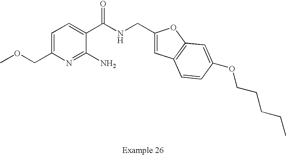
C1=C(COC)N=C(N)C(C(NCC2=CC3=C(O2)C=C(OCCCCC)C=C3)=O)=C1
